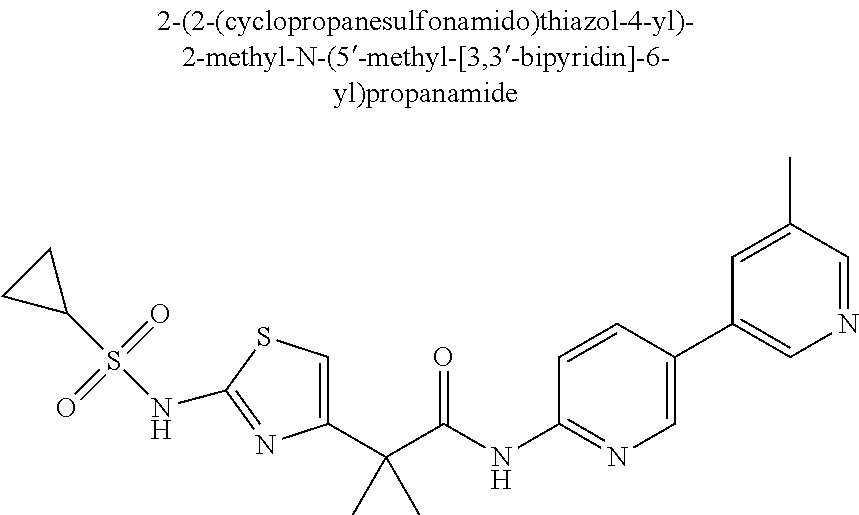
C1(C(C(NC2=NC=C(C3=CN=CC(C)=C3)C=C2)=O)(C)C)=CSC(NS(C2CC2)(=O)=O)=N1
